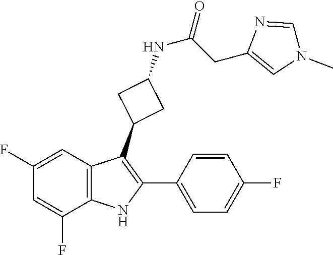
C1(F)=CC2=C(C(F)=C1)NC(C1=CC=C(F)C=C1)=C2C1CC(NC(CC2=CN(C)C=N2)=O)C1
